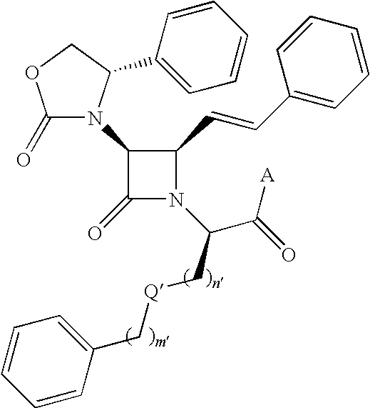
C1(=O)N(C2C(=O)N(C(C[Q]CC3=CC=CC=C3)C(=O)[A])C2C=CC2=CC=CC=C2)C(C2=CC=CC=C2)CO1
